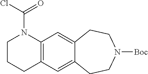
ClC(N1CCCC2=C1C=C1C(=C2)CCN([Boc])CC1)=O
